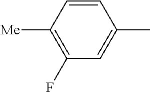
C1(F)=C([Me])C=CC(C)=C1
